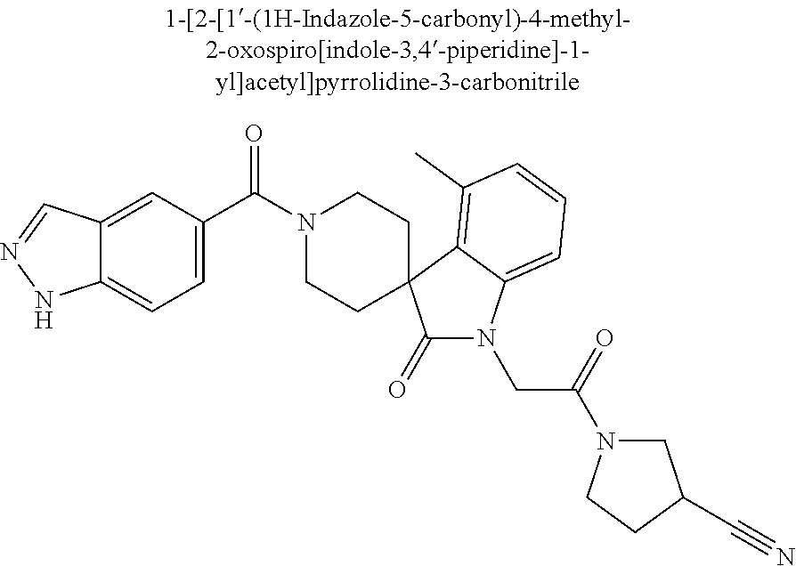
N1(C(C2=CC=C3C(=C2)C=NN3)=O)CCC2(CC1)C(=O)N(CC(=O)N1CC(C#N)CC1)C1=CC=CC(C)=C12
